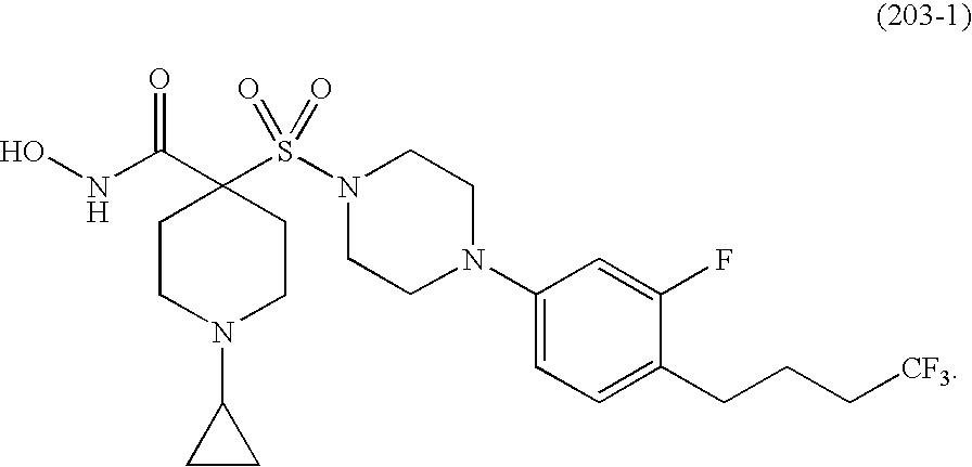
C1CN(C2CC2)CCC1(C(NO)=O)S(N1CCN(C2=CC=C(CCC[CF3])C(F)=C2)CC1)(=O)=O
